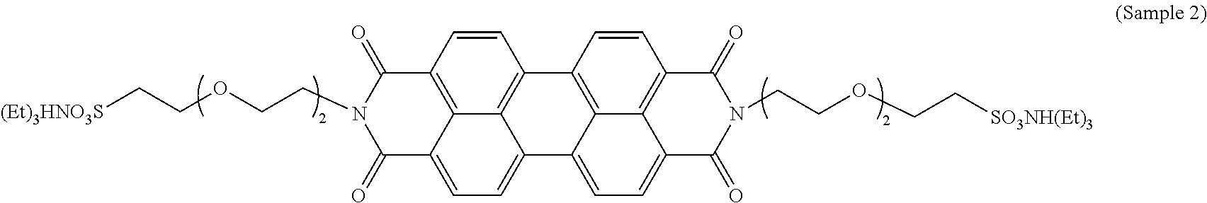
C1(=O)C2=CC=C3C4=C(C=CC(=C24)C(=O)N1CCOCC[(Et)3HNO3S])C1=C2C3=CC=C3C2=C(C=C1)C(=O)N(CCOCC[SO3NH(Et)3])C3=O
